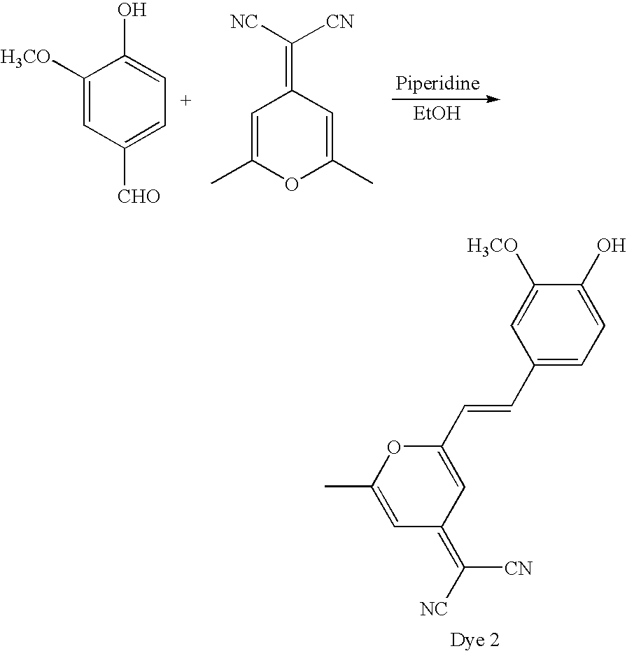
O1C(C)=CC(=C([NC])[CN])C=C1C=CC1=CC=C(O)C([H3CO])=C1.[EtOH].C1([H3CO])=CC([CHO])=CC=C1O.C1=C(C)OC(C)=CC1=C([NC])[CN]
